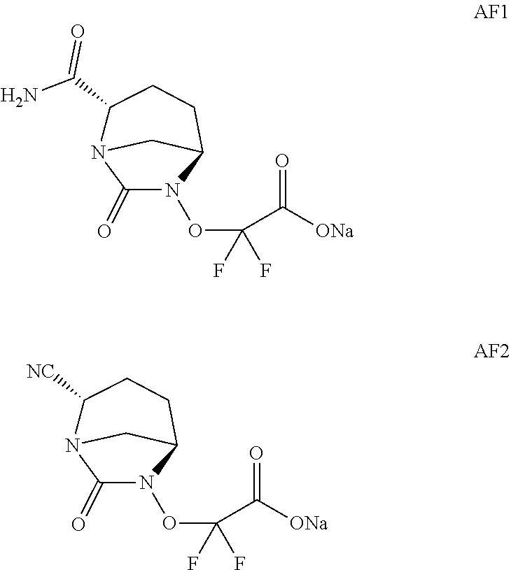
C1(C(=O)N)N2C(=O)N(OC(F)(F)C(=O)[ONa])C(CC1)C2.C1([NC])N2C(=O)N(OC(F)(F)C(=O)[ONa])C(CC1)C2
